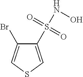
C1(S(=O)(=O)NO)=CSC=C1Br
